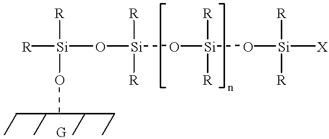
[R][Si](O[Si](O[Si](O[Si]([X])([R])[R])([R])[R])([R])[R])([R])OC
